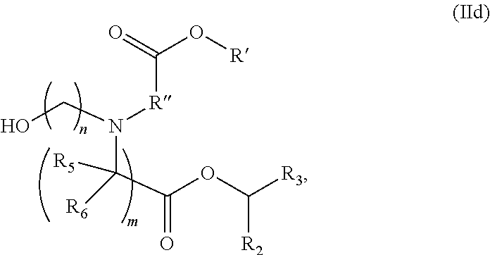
N(C([R5])([R6])C(OC([R2])[R3])=O)(CO)[R]C(=O)O[R]
